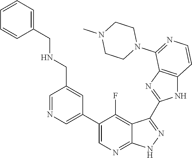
C1=NC=C(C2=CN=C3C(=C2F)C(C2=NC4=C(N2)C=CN=C4N2CCN(C)CC2)=N[N H]3)C=C1CNCC1=CC=CC=C1
